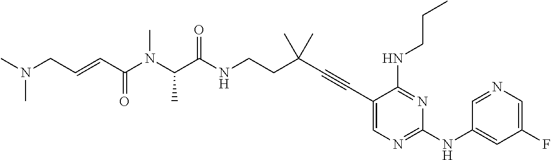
C(NCCC(C#CC1=CN=C(NC2=CC(F)=CN=C2)N=C1NCCC)(C)C)(=O)C(N(C)C(C=CCN(C)C)=O)C
